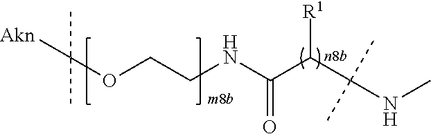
O(CCNC(C(C(NC)(C)C)[R1])=O)C([Akn])(C)C
